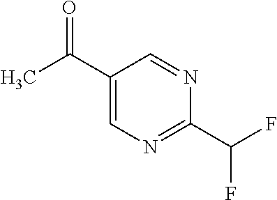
C1(C(C)=O)=CN=C(C(F)F)N=C1
